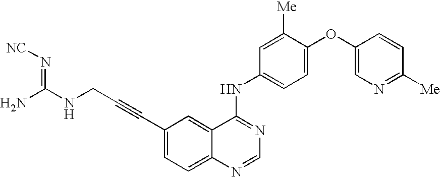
NC(NCC#CC1=CC=C2C(=C1)C(NC1=CC=C(OC3=CN=C([Me])C=C3)C([Me])=C1)=NC=N2)=N[NC]
